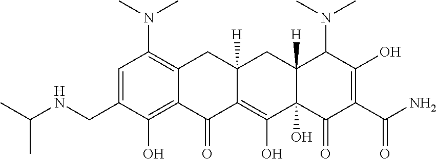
C1=C(CNC(C)C)C(O)=C2C(=C1N(C)C)CC1([H])C(=C(O)C3(O)C([H])(C1)C(N(C)C)C(O)=C(C(N)=O)C3=O)C2=O
